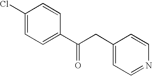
C1(Cl)=CC=C(C(CC2=CC=NC=C2)=O)C=C1
